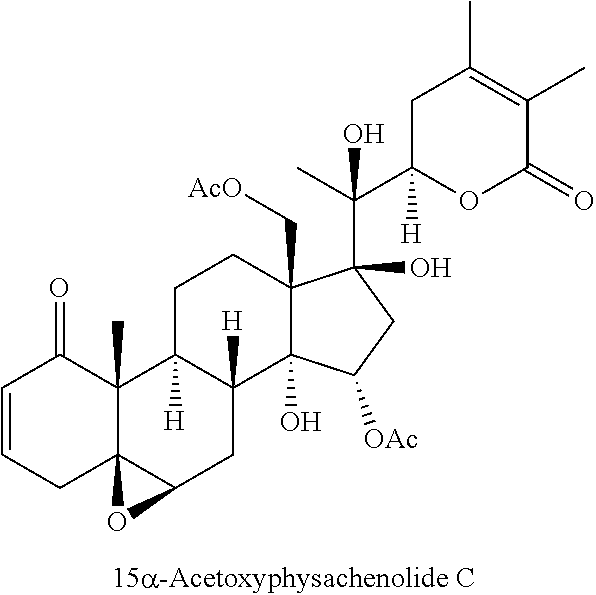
C1=CCC23C(C)(C1=O)C1([H])C([H])(CC2O3)C2(O)C(C[AcO])(CC1)C(C(C)(C1([H])OC(=O)C(C)=C(C)C1)O)(O)CC2[OAc]
